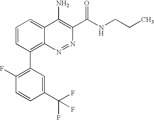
C1=CC(C2=C(F)C=CC(C(F)(F)F)=C2)=C2C(=C1)C(N)=C(C(NCCC)=O)N=N2
